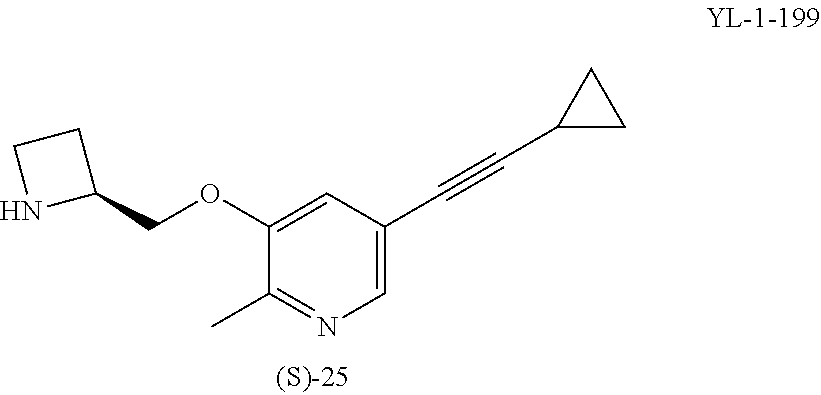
C1=C(C#CC2CC2)C=C(OCC2CCN2)C(C)=N1
